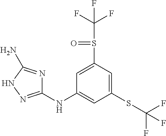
C1=C(S(C(F)(F)F)=O)C=C(SC(F)(F)F)C=C1NC1=NNC(N)=N1
